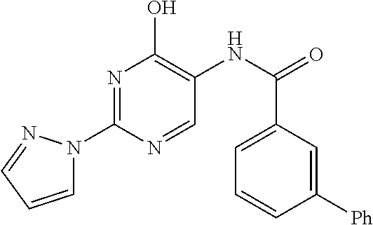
N1=C(N2C=CC=N2)N=CC(NC(=O)C2=CC=CC([Ph])=C2)=C1O
